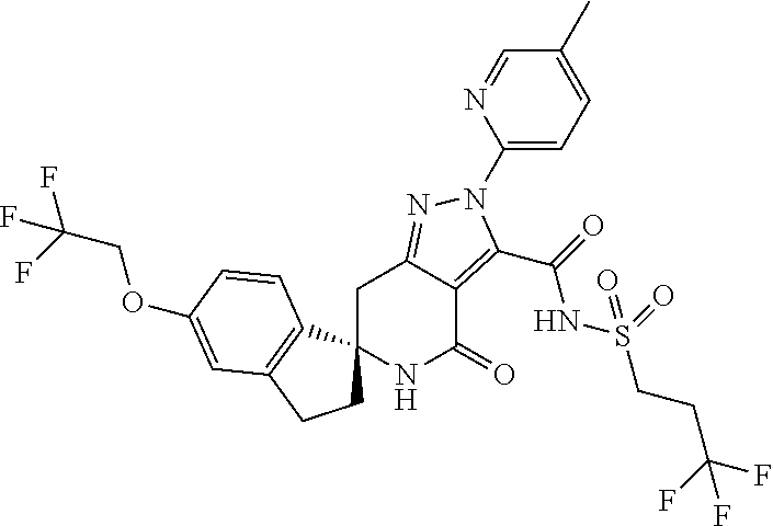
C1C2=NN(C3=CC=C(C)C=N3)C(C(=O)NS(CCC(F)(F)F)(=O)=O)=C2C(=O)NC12CCC1=C2C=CC(OCC(F)(F)F)=C1
